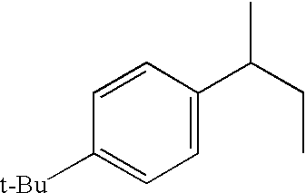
C1=CC(C(CC)C)=CC=C1[t-Bu]
